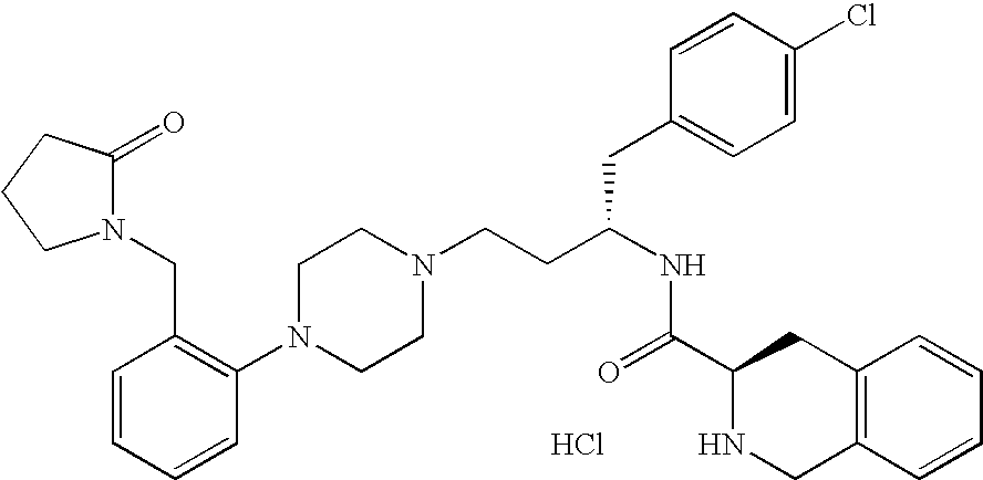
C1=CC=CC(N2CCN(CCC(CC3=CC=C(Cl)C=C3)NC(=O)C3NCC4=C(C3)C=CC=C4)CC2)=C1CN1C(=O)CCC1.Cl
